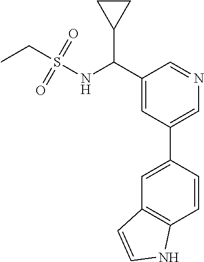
C1(C(NS(=O)(=O)CC)C2CC2)=CC(C2=CC3=C(C=C2)NC=C3)=CN=C1
